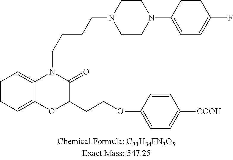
C1=CC=C2C(=C1)N(CCCCN1CCN(C3=CC=C(F)C=C3)CC1)C(=O)C(CCOC1=CC=C([COOH])C=C1)O2
